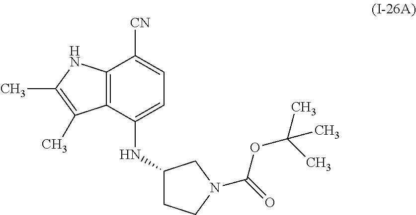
C12=C(C(NC3CCN(C(OC(C)(C)C)=O)C3)=CC=C1[CN])C(C)=C(C)N2
